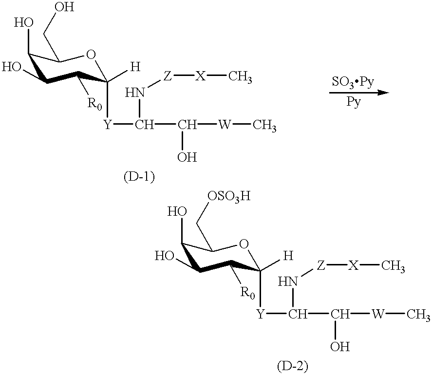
C1(O)C(CO)OC([H])([Y]C(N[Z][X]C)C(O)[W]C)C([R0])C1O.C1(O)C(C[OSO3H])OC([H])([Y]C(N[Z][X]C)C(O)[W]C)C([R0])C1O
